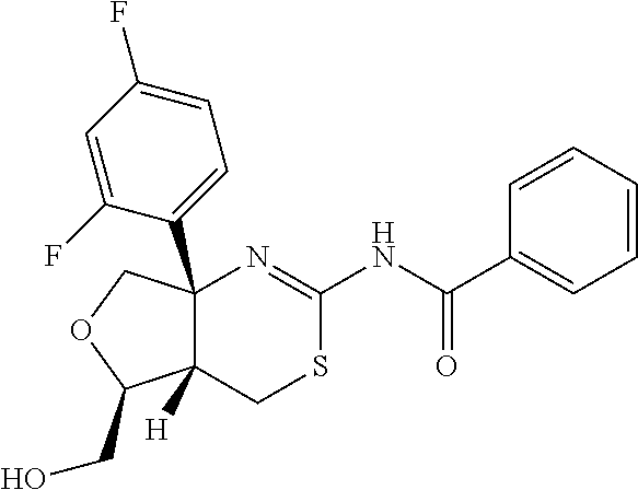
C12(C3=CC=C(F)C=C3F)C([H])(C(CO)OC1)CSC(NC(C1=CC=CC=C1)=O)=N2
